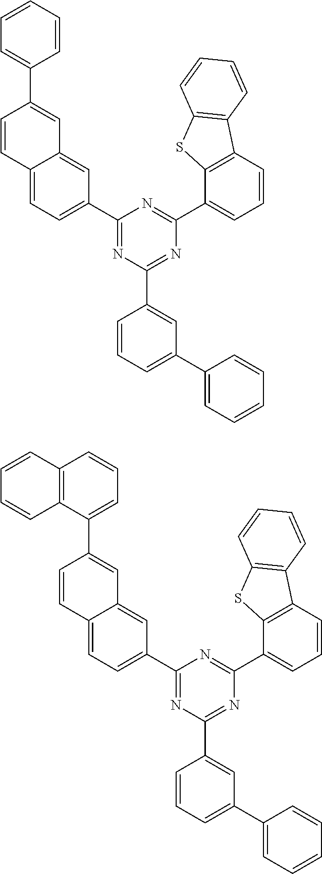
C1(C2=CC=C3C(=C2)C=C(C2=CC=CC=C2)C=C3)=NC(C2=CC(C3=CC=CC=C3)=CC=C2)=NC(C2=CC=CC3=C2SC2=C3C=CC=C2)=N1.C1(C2=CC=C3C(=C2)C=C(C2=CC=CC4=C2C=CC=C4)C=C3)=NC(C2=CC(C3=CC=CC=C3)=CC=C2)=NC(C2=CC=CC3=C2SC2=C3C=CC=C2)=N1
